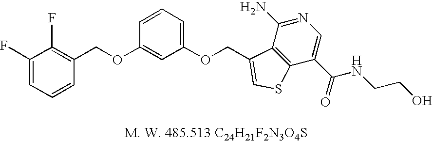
C1(F)=CC=CC(COC2=CC(OCC3=CSC4=C3C(N)=NC=C4C(=O)NCCO)=CC=C2)=C1F
